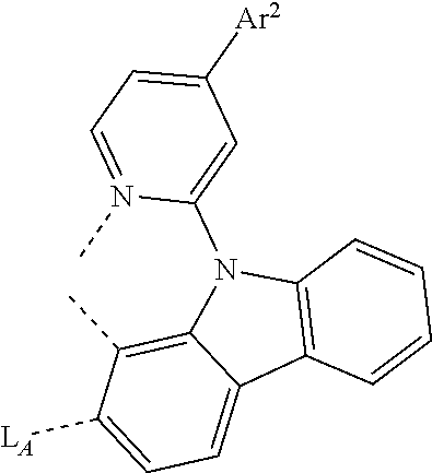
C1=C([LA])C(C)=C2C(=C1)C1=C(N2C2=CC([Ar2])=CC=N2C)C=CC=C1
